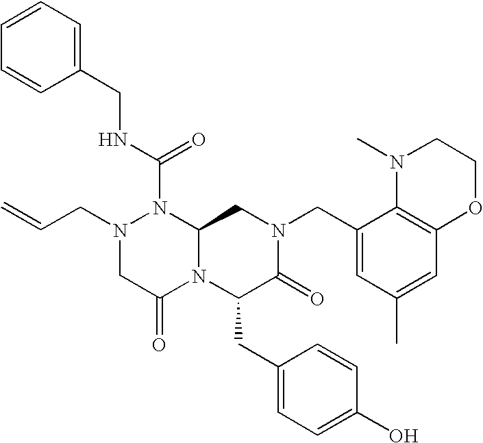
N(C(N1N(CC=C)CC(=O)N2C1CN(CC1=CC(C)=CC3=C1N(C)CCO3)C(=O)C2CC1=CC=C(O)C=C1)=O)CC1=CC=CC=C1
